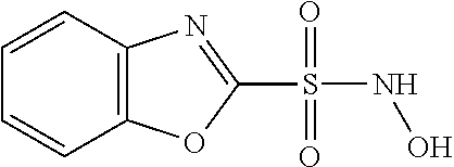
C1=CC2=C(C=C1)OC(S(=O)(=O)NO)=N2
